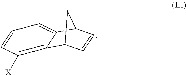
C12C=CC(C1)C1=CC=CC([X])=C21
